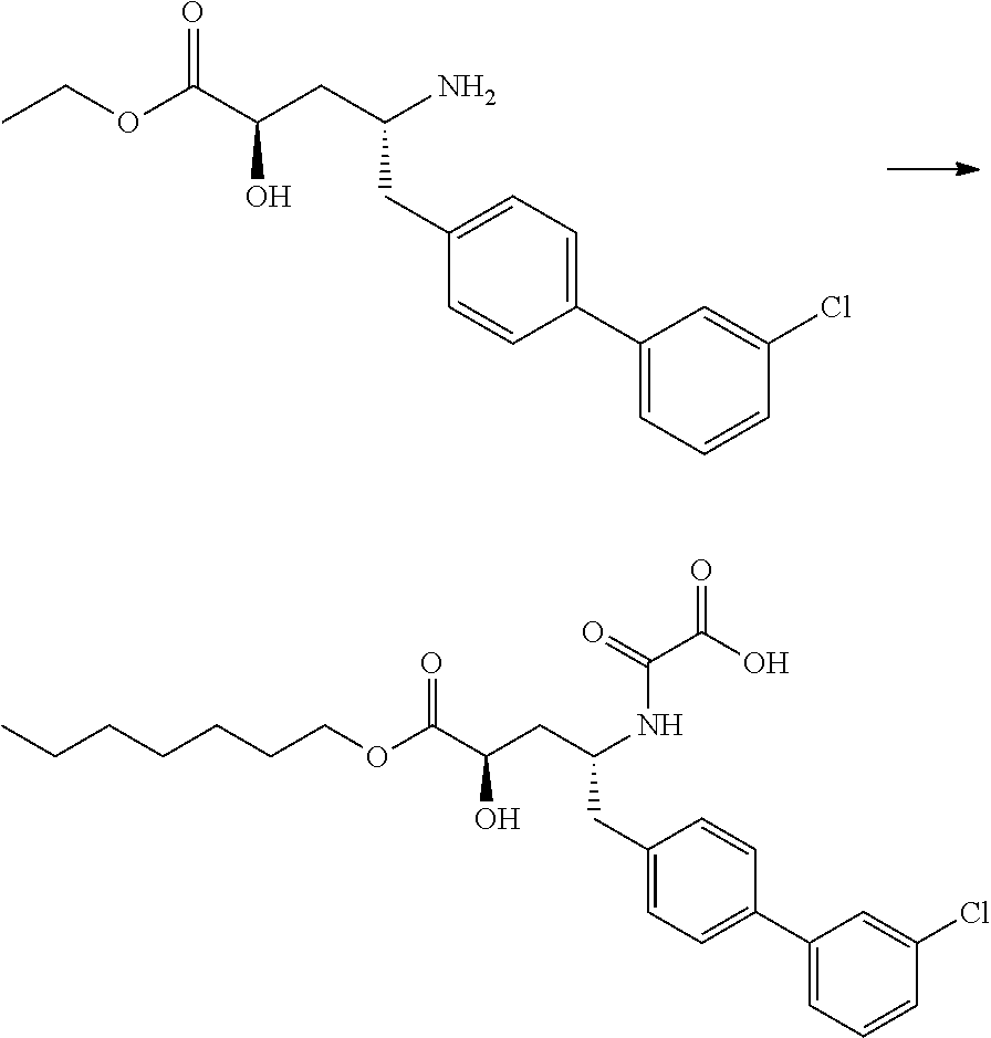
CCOC(C(CC(N)CC1=CC=C(C2=CC=CC(Cl)=C2)C=C1)O)=O.C(COC(C(CC(NC(C(O)=O)=O)CC1=CC=C(C2=CC=CC(Cl)=C2)C=C1)O)=O)CCCCC
